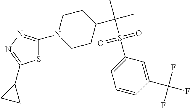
C1CN(C2=NN=C(C3CC3)S2)CCC1C(C)(C)S(C1=CC=CC(C(F)(F)F)=C1)(=O)=O
